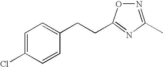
C1=C(Cl)C=CC(CCC2=NC(C)=NO2)=C1
